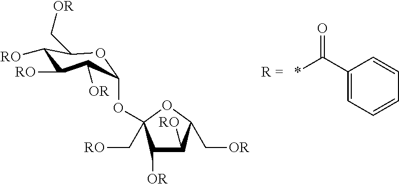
C1(OC2(C[RO])C([OR])C([RO])C(C[OR])O2)OC(C[OR])C([RO])C([RO])C1[OR].*C(C1=CC=CC=C1)=O
